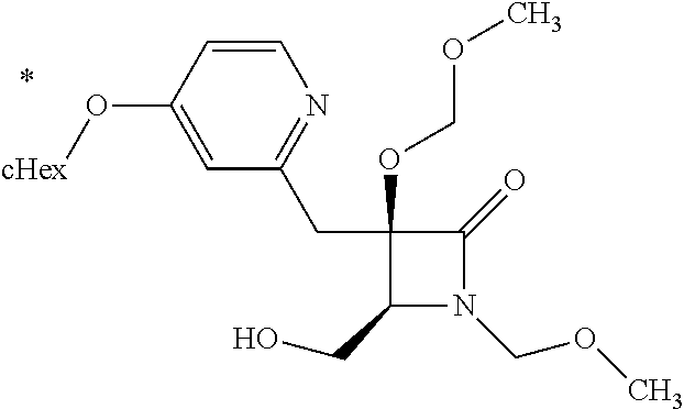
C1(CO)N(COC)C(=O)C1(CC1=NC=CC(O[cHex])=C1)OCOC
